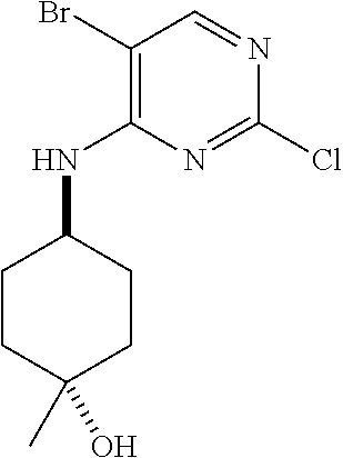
N(C1=C(Br)C=NC(Cl)=N1)C1CCC(O)(C)CC1
